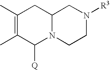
C1(C)=C(C)C([Q])N2C(C1)CN([R3])CC2
